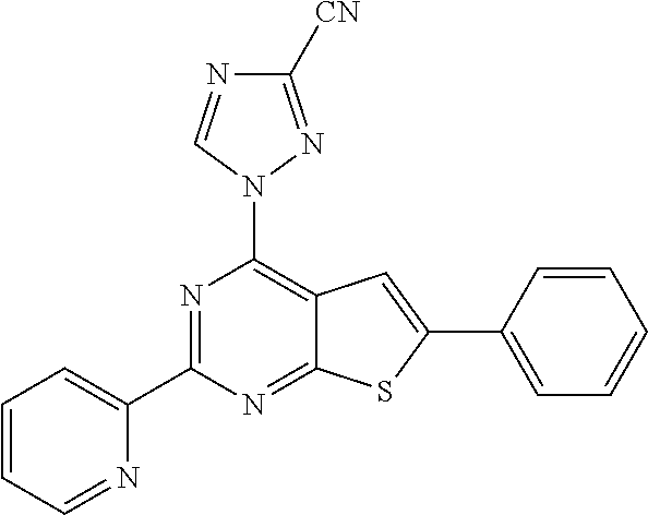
C1(C2=NC(N3N=C([CN])N=C3)=C3C(=N2)SC(C2=CC=CC=C2)=C3)=CC=CC=N1
